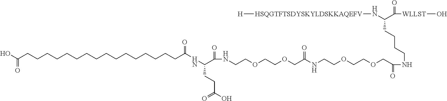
C(CCCCCCCCCCCCCCCCC(NC(CCC(O)=O)C(=O)NCCOCCOCC(NCCOCCOCC(=O)NCCCCC(N[HSQGTFTSDYSKYLDSKKAQEFV][H])C([WLLST]O)=O)=O)=O)(O)=O
